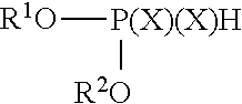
[R1O][P(X)(X)H][R2O]
